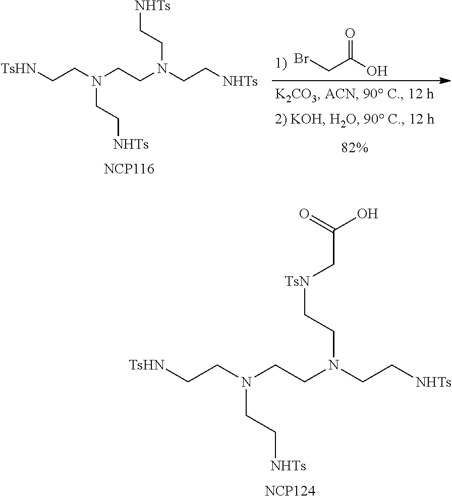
BrCC(O)=O.[TsHN]CCN(CCN(CC[NHTs])CC[NHTs])CC[NHTs].[NCP116].[TsHN]CCN(CCN(CC[NHTs])CC[TsN]CC(O)=O)CC[NHTs].[NCP124]
